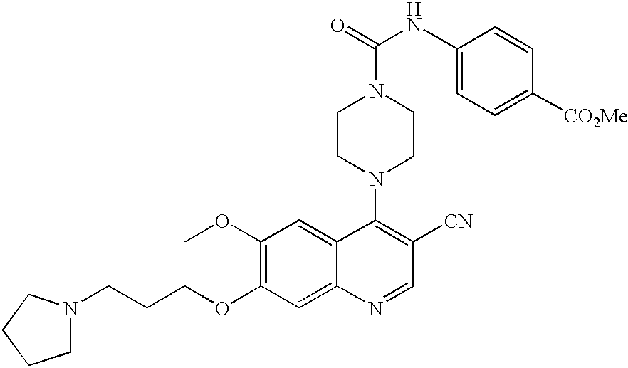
N1(CCCOC2=C(OC)C=C3C(=C2)N=CC([CN])=C3N2CCN(C(NC3=CC=C([CO2Me])C=C3)=O)CC2)CCCC1
